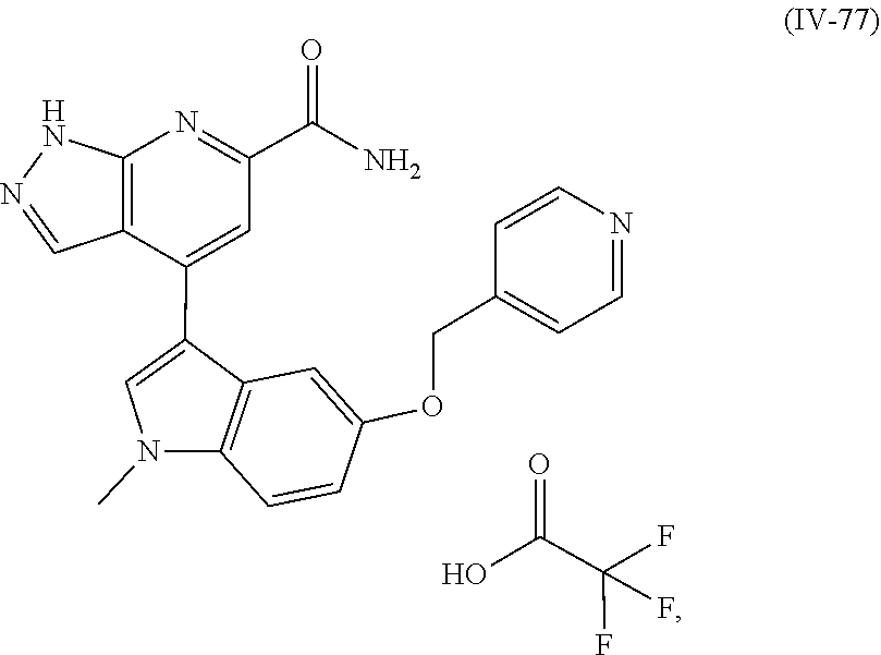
C1(COC2=CC3=C(C=C2)N(C)C=C3C2=CC(C(=O)N)=NC3=C2C=NN3)=CC=NC=C1.OC(C(F)(F)F)=O
